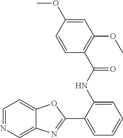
C1(C2=CC=CC=C2NC(C2=C(OC)C=C(OC)C=C2)=O)=NC2=CN=CC=C2O1
